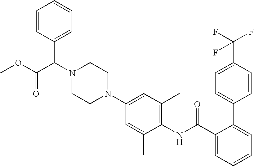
C1=CC(C2=CC=CC=C2C(NC2=C(C)C=C(N3CCN(C(C4=CC=CC=C4)C(OC)=O)CC3)C=C2C)=O)=CC=C1C(F)(F)F
